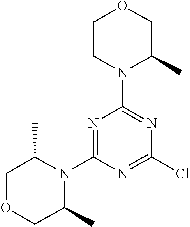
N1=C(N2C(C)COCC2C)N=C(Cl)N=C1N1C(C)COCC1
